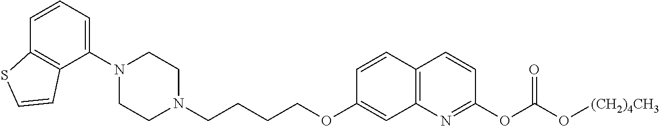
C1=CC2=C(C(N3CCN(CCCCOC4=CC5=C(C=C4)C=CC(OC(O[(CH2)4CH3])=O)=N5)CC3)=C1)C=CS2
